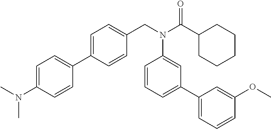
C1(C2=CC=C(CN(C(C3CCCCC3)=O)C3=CC(C4=CC=CC(OC)=C4)=CC=C3)C=C2)=CC=C(N(C)C)C=C1
